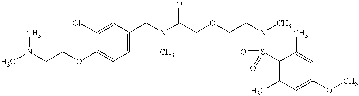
CN(C)CCOC1=CC=C(CN(C)C(=O)COCCN(S(=O)(C2=C(C)C=C(OC)C=C2C)=O)C)C=C1Cl
